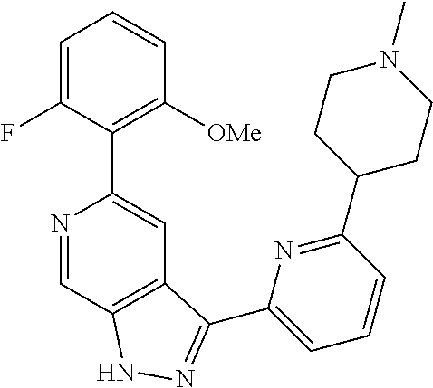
N1=CC2=C(C=C1C1=C([OMe])C=CC=C1F)C(C1=CC=CC(C3CCN(C)CC3)=N1)=NN2
